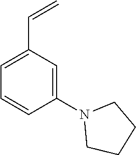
C=CC1=CC=CC(N2CCCC2)=C1
